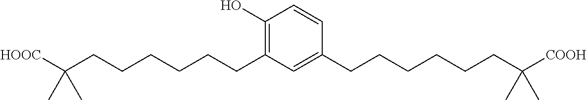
C1(O)=C(CCCCCCC([HOOC])(C)C)C=C(CCCCCCC([COOH])(C)C)C=C1
